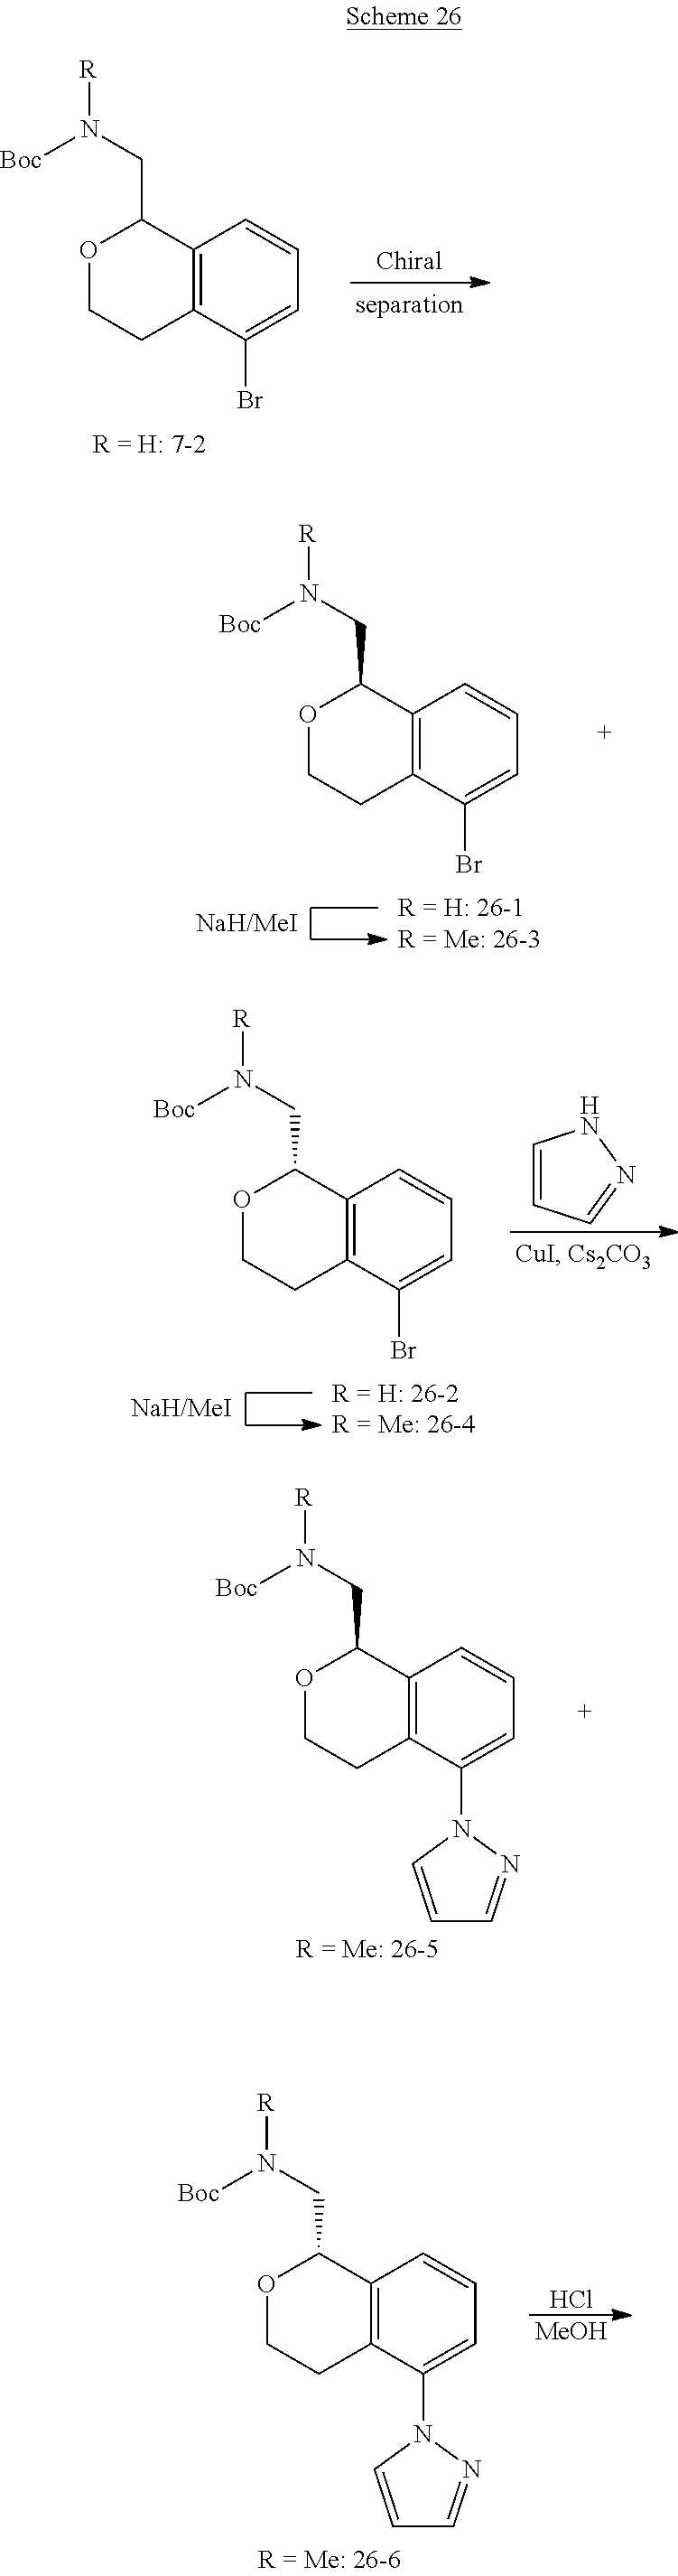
C12=C(C(Br)=CC=C1)CCOC2CN([R])[Boc].C12=C(C(Br)=CC=C1)CCOC2CN([R])[Boc].C1=CC=NN1.C12=C(C(N3C=CC=N3)=CC=C1)CCOC2CN([R])[Boc].C12=C(C(N3C=CC=N3)=CC=C1)CCOC2CN([R])[Boc].Cl.[MeOH].C12=C(C(Br)=CC=C1)CCOC2CN([R])[Boc]
